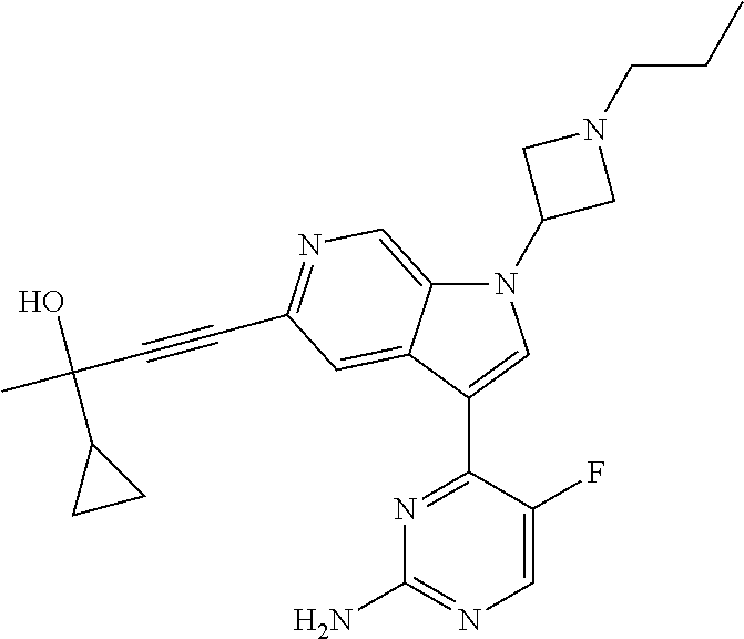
N1(C2CN(CCC)C2)C2=CN=C(C#CC(C)(O)C3CC3)C=C2C(C2=NC(N)=NC=C2F)=C1
